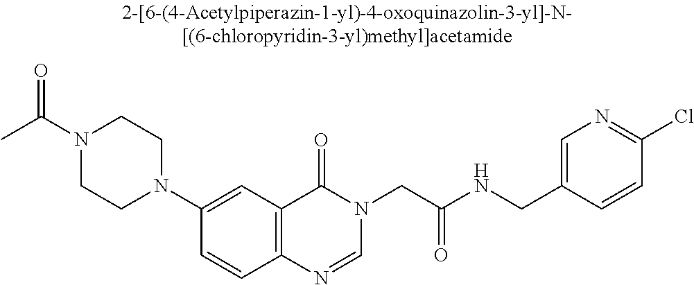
N1(C(C)=O)CCN(C2=CC3=C(C=C2)N=CN(CC(NCC2=CN=C(Cl)C=C2)=O)C3=O)CC1
